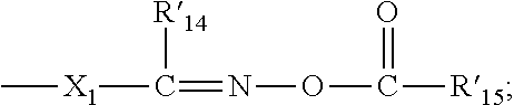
[R14]C([X1]C)=NOC(=O)[R15]
